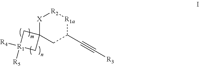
[X]1C2(CC(C#C[R3])[R1a][R2]1)C[R1]([R4])([R5])C2
